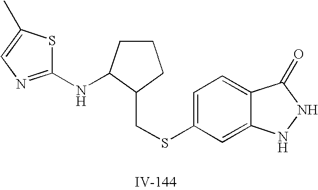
C1=C(SCC2CCCC2NC2=NC=C(C)S2)C=C2C(=C1)C(=O)NN2
